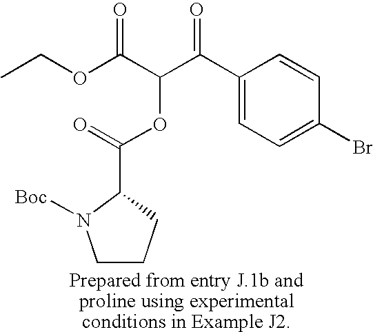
C(OC(C(C(C1=CC=C(Br)C=C1)=O)OC(=O)C1CCCN1[Boc])=O)C
